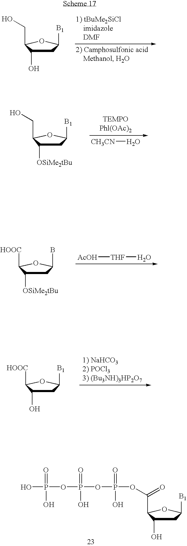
C1C(O)C(CO)OC1[B1].C1C([OSiMe2tBu])C(CO)OC1[B1].[CH3CN]O.C1C(B)OC([HOOC])C1[OSiMe2tBu].[AcOH][THF]O.C1C([B1])OC([HOOC])C1O.C1C(O)C(C(OP(OP(OP(O)(=O)O)(=O)O)(=O)O)=O)OC1[B1]
